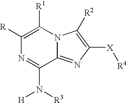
C1([R1])=C([R])N=C(N([R3])[H])C2=NC([X][R4])=C([R2])N12
